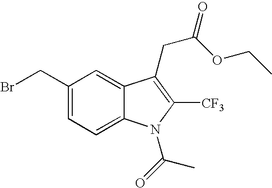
BrCC1=CC=C2C(=C1)C(CC(OCC)=O)=C([CF3])N2C(=O)C
